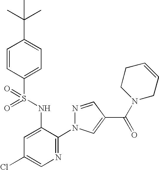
C1=CC(S(=O)(NC2=CC(Cl)=CN=C2N2N=CC(C(N3CC=CCC3)=O)=C2)=O)=CC=C1C(C)(C)C
